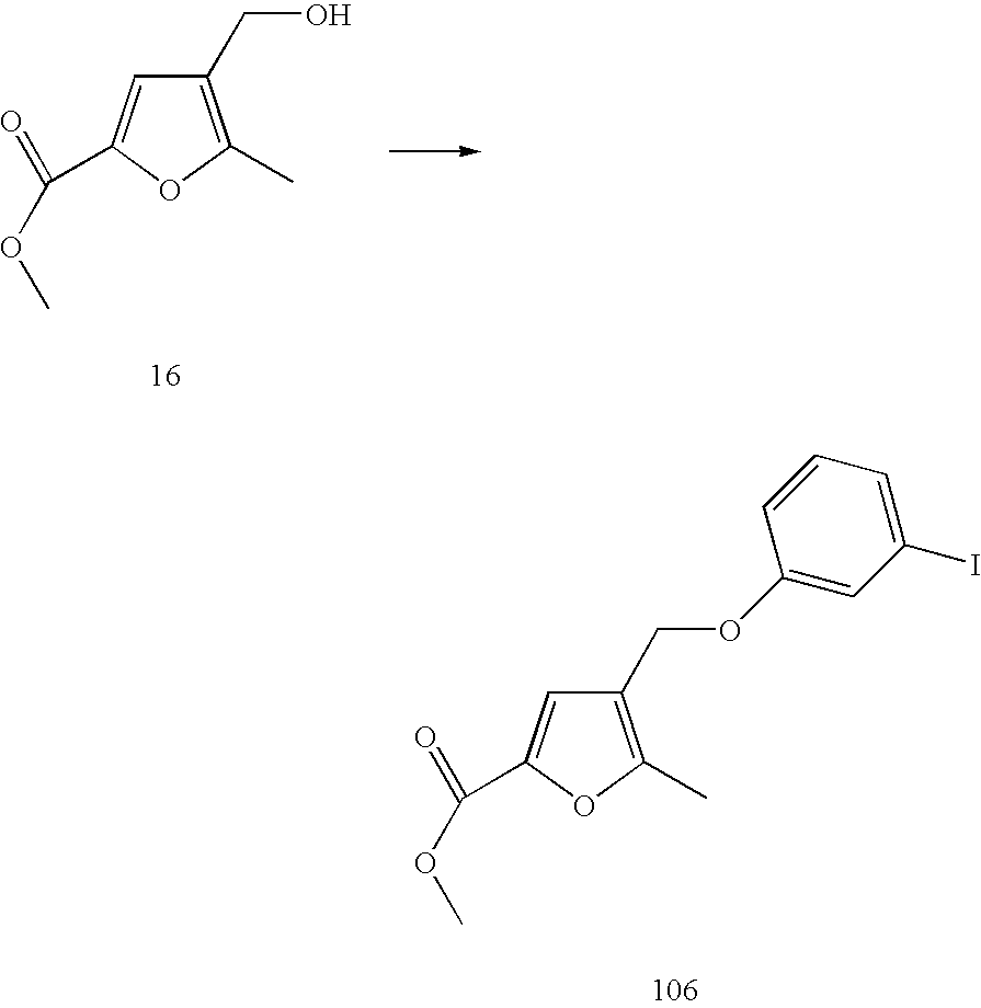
C1(COC2=CC(I)=CC=C2)=C(C)OC(C(=O)OC)=C1.C1(CO)=C(C)OC(C(=O)OC)=C1
